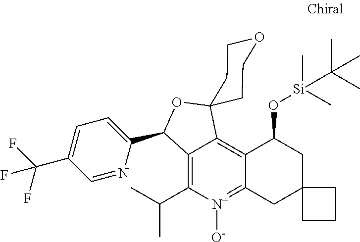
C12=C(C(C)C)[N+]([O-])=C3C(=C1C1(OC2C2=CC=C(C(F)(F)F)C=N2)CCOCC1)C(O[Si](C)(C)C(C)(C)C)CC1(C3)CCC1
